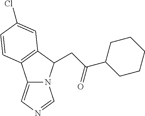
C12=CN=CN1C(CC(C1CCCCC1)=O)C1=C2C=CC(Cl)=C1
